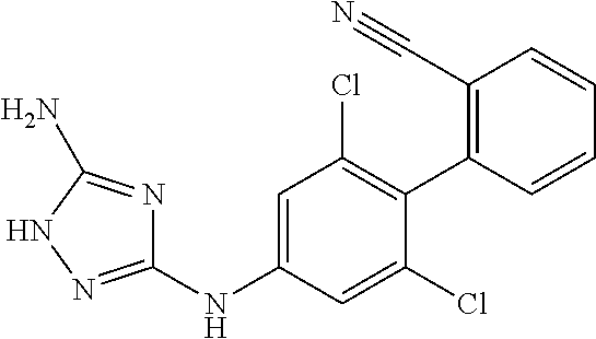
C1(NC2=CC(Cl)=C(C3=C(C#N)C=CC=C3)C(Cl)=C2)=NNC(N)=N1
